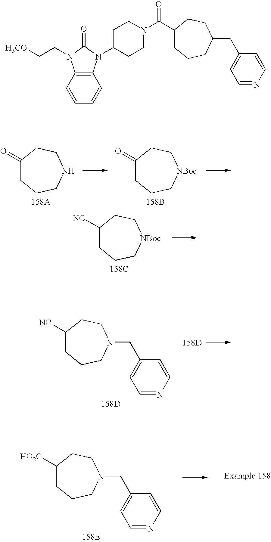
C1(=O)CCCNCC1.[158A].C1(=O)CCC[NBoc]CC1.[158B].C1([NC])CCC[NBoc]CC1.[158C].C1([NC])CCCN(CC2=CC=NC=C2)CC1.[158D].[158D].C1([HO2C])CCCN(CC2=CC=NC=C2)CC1.C12=C(C=CC=C1)N(CC[H3CO])C(=O)N2C1CCN(C(=O)C2CCC(CC3=CC=NC=C3)CCC2)CC1
